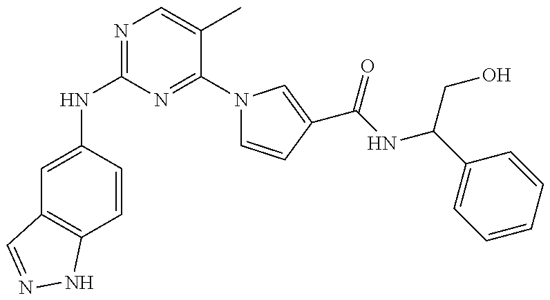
N(C1=NC=C(C)C(N2C=CC(C(NC(C3=CC=CC=C3)CO)=O)=C2)=N1)C1=CC2=C(C=C1)NN=C2
